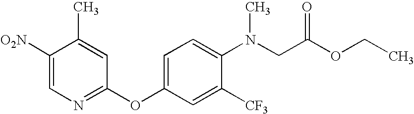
C1([O2N])=CN=C(OC2=CC=C(N(CC(OCC)=O)C)C([CF3])=C2)C=C1C
